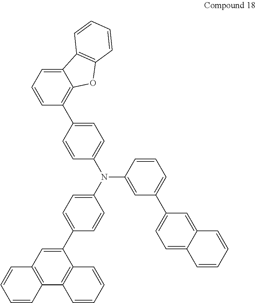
C1(N(C2=CC=C(C3=CC4=C(C5=C3C=CC=C5)C=CC=C4)C=C2)C2=CC=C(C3=C4C(=CC=C3)C3=C(C=CC=C3)O4)C=C2)=CC(C2=CC=C3C(=C2)C=CC=C3)=CC=C1
